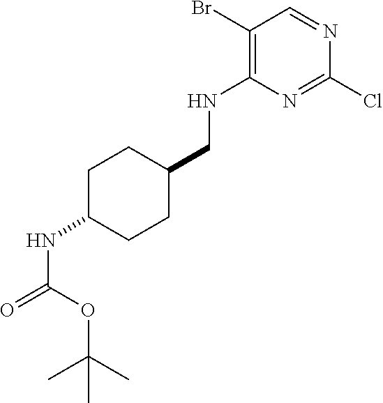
C1(Br)=C(NCC2CCC(NC(=O)OC(C)(C)C)CC2)N=C(Cl)N=C1
